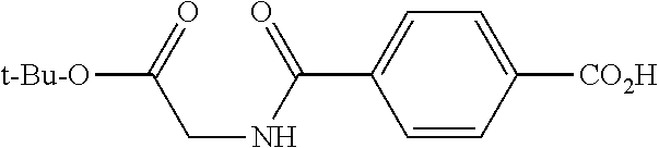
C1([CO2H])=CC=C(C(=O)NCC([t-Bu-O])=O)C=C1
